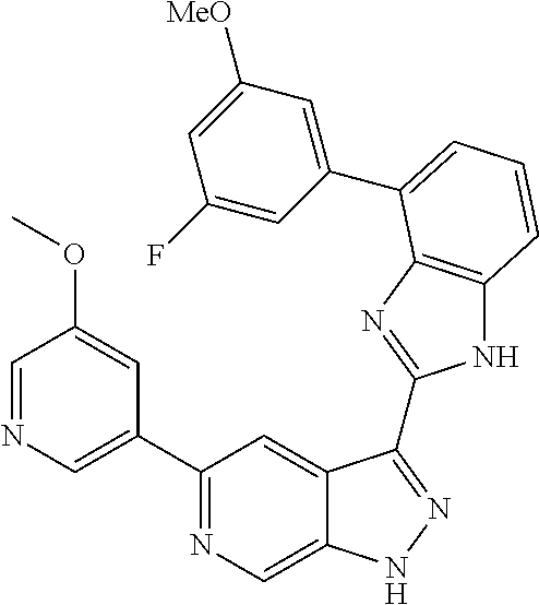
C1(C2=NC=C3C(=C2)C(C2=NC4=C(N2)C=CC=C4C2=CC([MeO])=CC(F)=C2)=NN3)=CN=CC(OC)=C1
